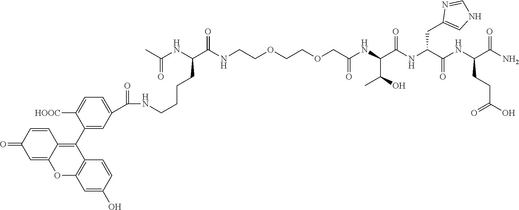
NC(C(NC(C(NC(C(NC(COCCOCCNC(C(NC(C)=O)CCCCNC(C1=CC=C([HOOC])C(C2=C3C(=CC(=O)C=C3)OC3=C2C=CC(O)=C3)=C1)=O)=O)=O)C(C)O)=O)CC1=CNC=N1)=O)CCC(O)=O)=O
